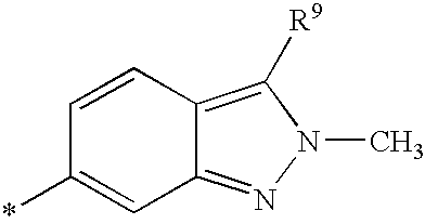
C12=NN(C)C([R9])=C1C=CC(*)=C2
